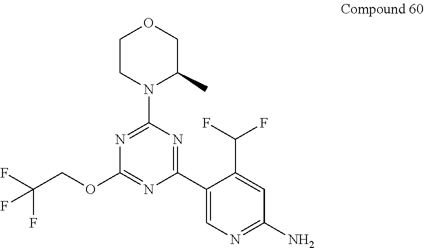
C1CN(C2=NC(OCC(F)(F)F)=NC(C3=CN=C(N)C=C3C(F)F)=N2)C(C)CO1
